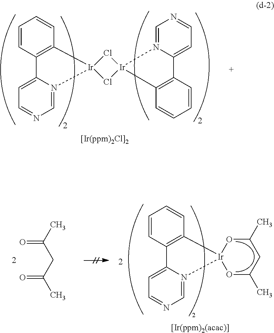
Cl1[Ir]2(Cl[Ir]13C1=C(C=CC=C1)C1=CC=NC=N13)C1=C(C=CC=C1)C1=CC=NC=N12.CC(CC(C)=O)=O.C1=CC2=C(C=C1)[Ir]1(N3=CN=CC=C23)OC(C)CC(C)O1
